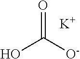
OC([O-])=O.[K]
